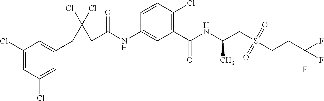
C1(Cl)=CC(C2C(C(NC3=CC(C(NC(CS(CCC(F)(F)F)(=O)=O)C)=O)=C(Cl)C=C3)=O)C2(Cl)Cl)=CC(Cl)=C1
